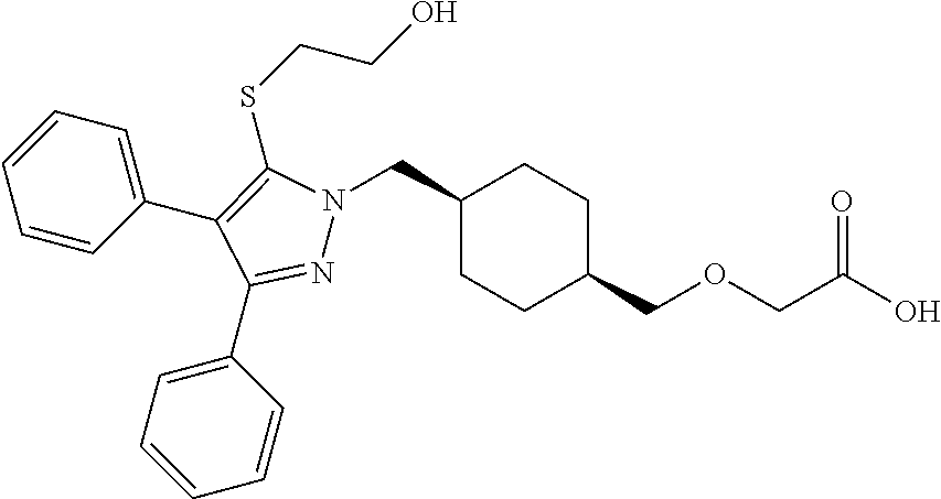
C1(CN2N=C(C3=CC=CC=C3)C(C3=CC=CC=C3)=C2SCCO)CCC(COCC(O)=O)CC1
